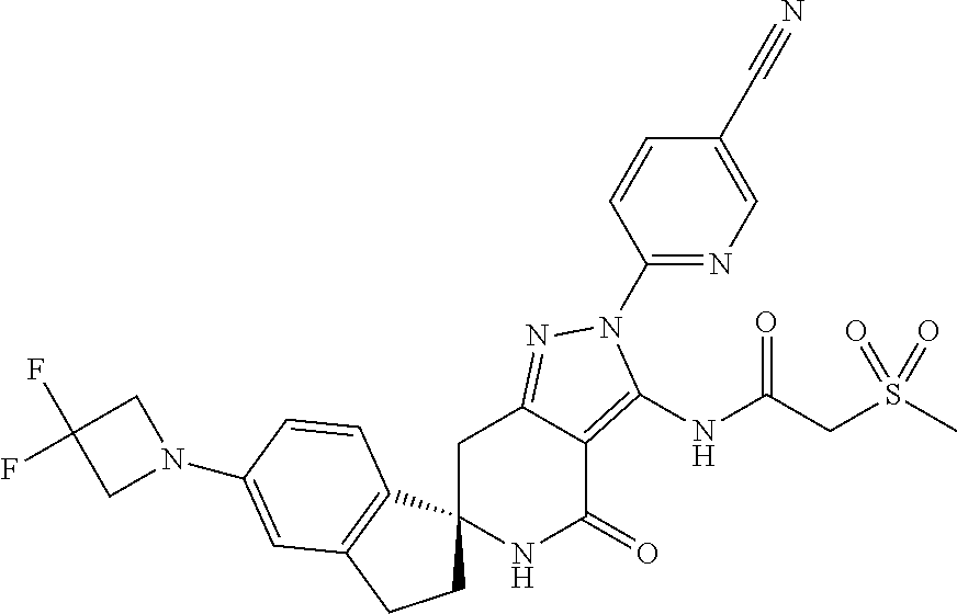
C1C2(C3=C(C1)C=C(N1CC(F)(F)C1)C=C3)NC(=O)C1=C(NC(CS(C)(=O)=O)=O)N(C3=NC=C(C#N)C=C3)N=C1C2
